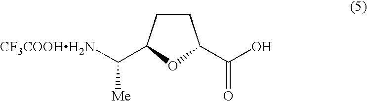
C1CC(C([CF3COOHH2N])[Me])OC1C(O)=O
